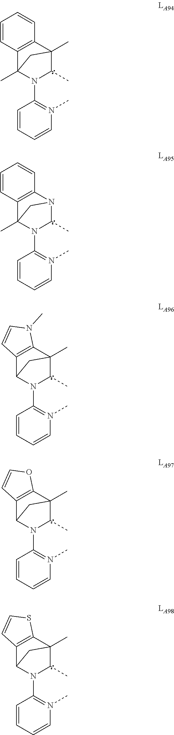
C1(N2C(C)C3(C)C4=C(C2(C)C3)C=CC=C4)=N(C)C=CC=C1.C1(N2C(C)N3C4=C(C2(C)C3)C=CC=C4)=N(C)C=CC=C1.C1(N2C(C)C3(C)C4=C(C2C3)C=CN4C)=N(C)C=CC=C1.C1(N2C(C)C3(C)C4=C(C2C3)C=CO4)=N(C)C=CC=C1.C1(N2C(C)C3(C)C4=C(C2C3)C=CS4)=N(C)C=CC=C1
